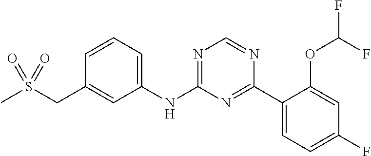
C1(NC2=NC=NC(C3=CC=C(F)C=C3OC(F)F)=N2)=CC=CC(CS(C)(=O)=O)=C1
